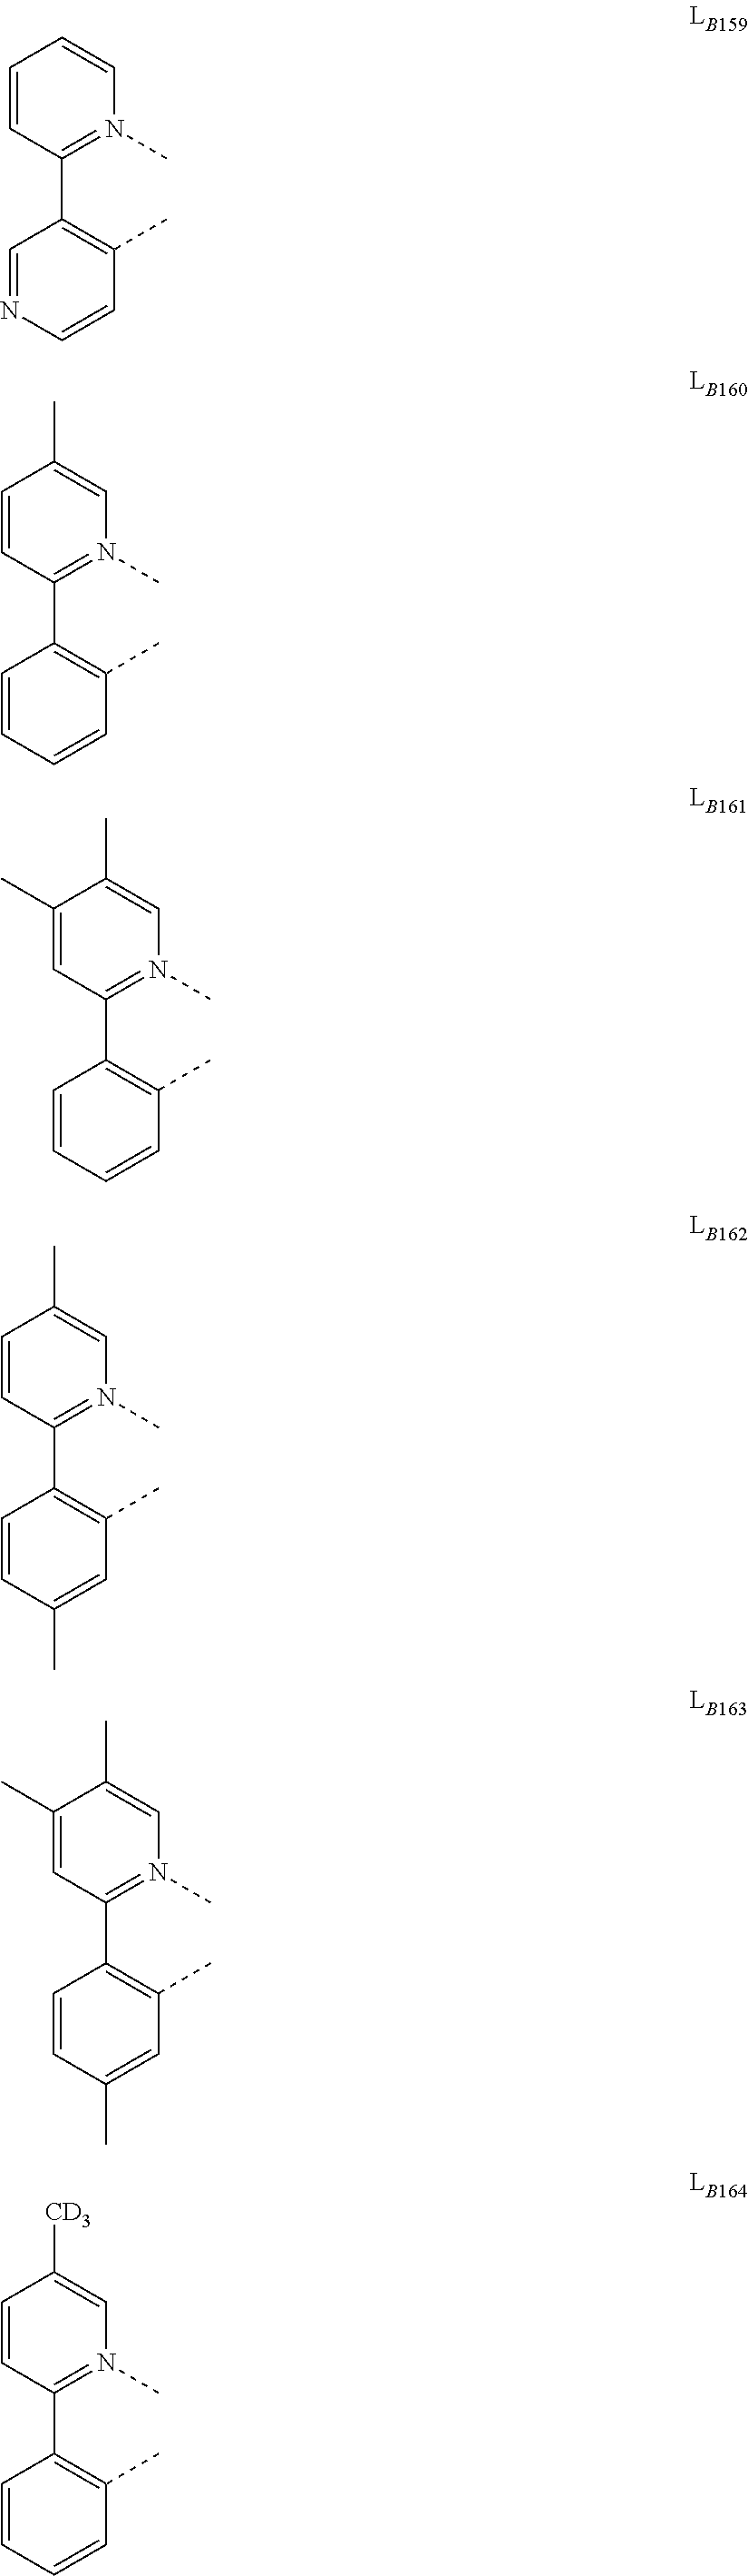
C1=CC(C2=C(C)C=CN=C2)=N(C)C=C1.C1=CC(C2=C(C)C=CC=C2)=N(C)C=C1C.C1(C)=CC(C2=C(C)C=CC=C2)=N(C)C=C1C.C1=CC(C2=C(C)C=C(C)C=C2)=N(C)C=C1C.C1(C)=CC(C2=C(C)C=C(C)C=C2)=N(C)C=C1C.C1=CC(C2=C(C)C=CC=C2)=N(C)C=C1[CD3]
